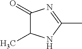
C1(=O)C(C)NC(C)=N1
